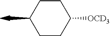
C1CC([OCD3])CCC1C
